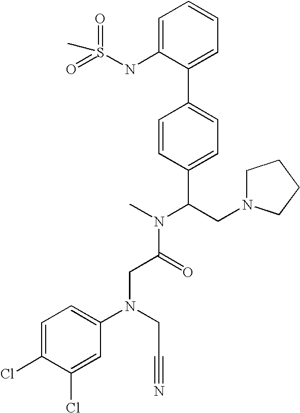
C(C(N(C)C(CN1CCCC1)C1=CC=C(C2=CC=CC=C2NS(=O)(=O)C)C=C1)=O)N(C1=CC=C(Cl)C(Cl)=C1)CC#N
